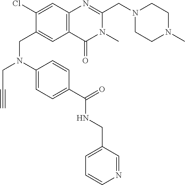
C1(CN(C2=CC=C(C(NCC3=CC=CN=C3)=O)C=C2)CC#C)=CC2=C(C=C1Cl)N=C(CN1CCN(C)CC1)N(C)C2=O
